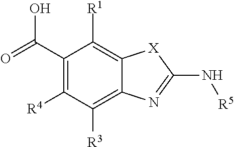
C12=C([R1])C(C(=O)O)=C([R4])C([R3])=C1N=C(N[R5])[X]2
